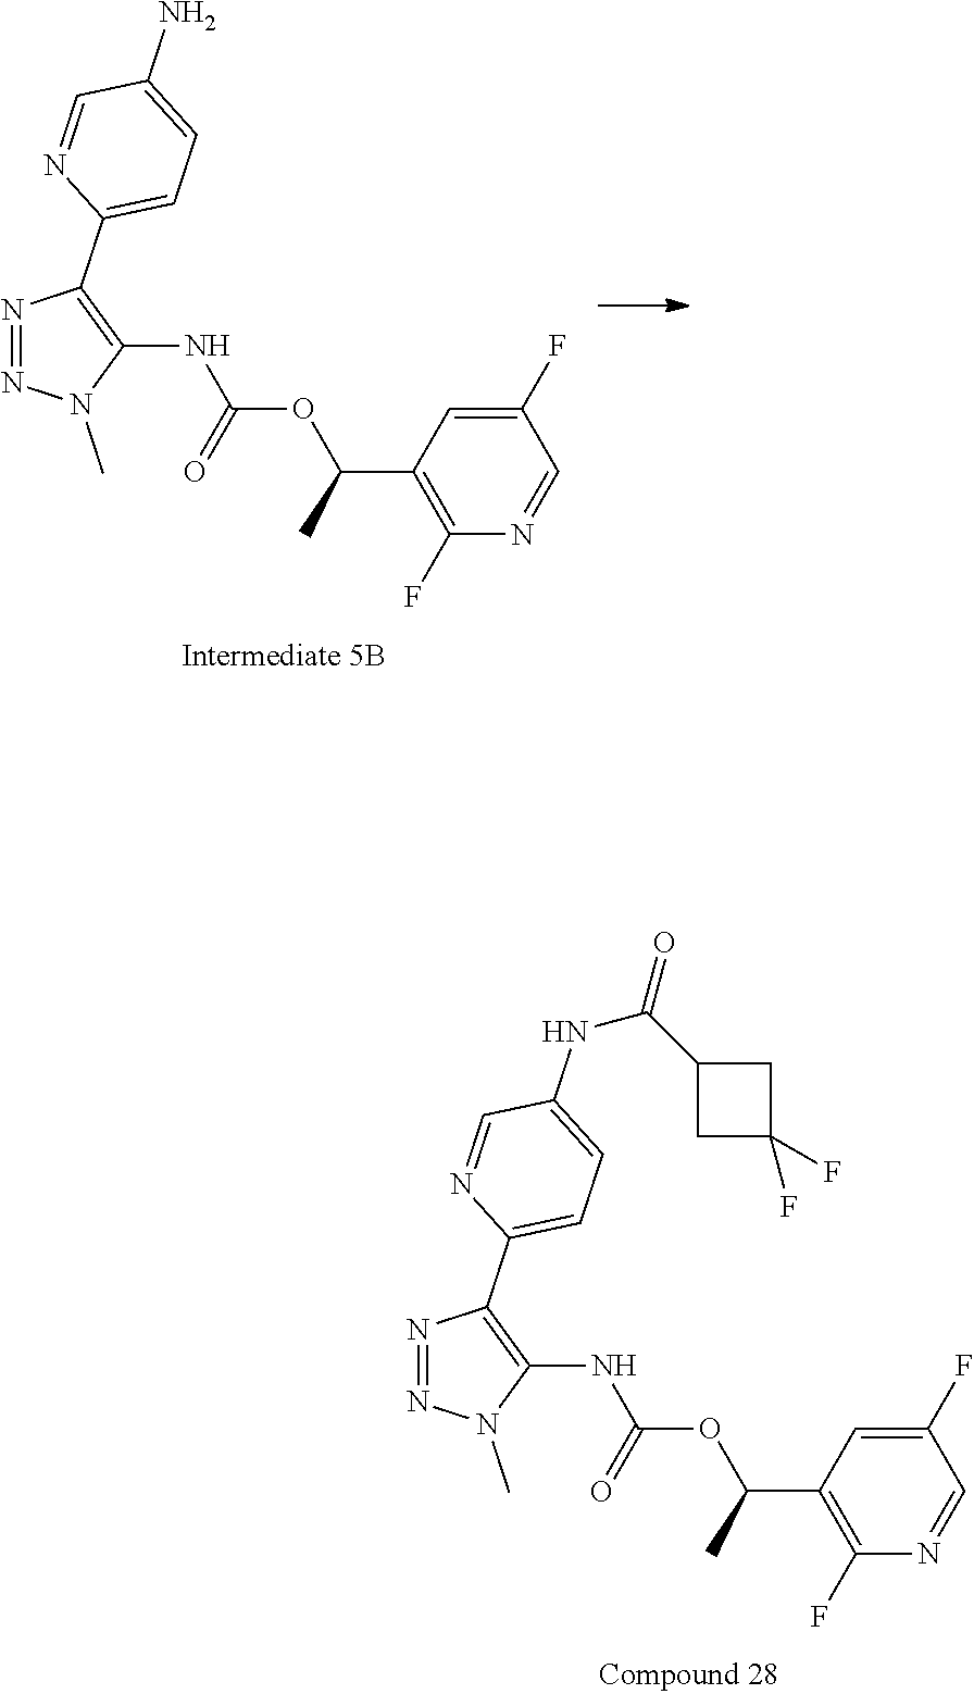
C1(F)=CC(C(C)OC(NC2=C(C3=CC=C(N)C=N3)N=NN2C)=O)=C(F)N=C1.C1(F)=CC(C(C)OC(NC2=C(C3=CC=C(NC(=O)C4CC(F)(F)C4)C=N3)N=NN2C)=O)=C(F)N=C1
